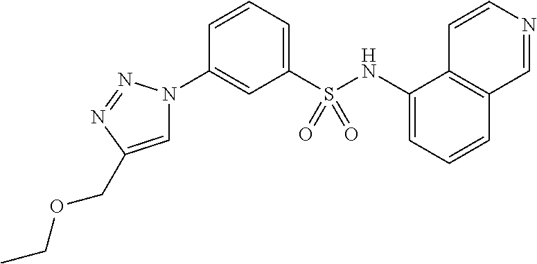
C1=C(COCC)N=NN1C1=CC(S(NC2=CC=CC3=C2C=CN=C3)(=O)=O)=CC=C1
